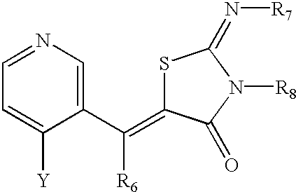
S1C(=C(C2=CN=CC=C2[Y])[R6])C(=O)N([R8])C1=N[R7]
